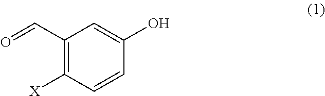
C1(C=O)=C([X])C=CC(O)=C1
